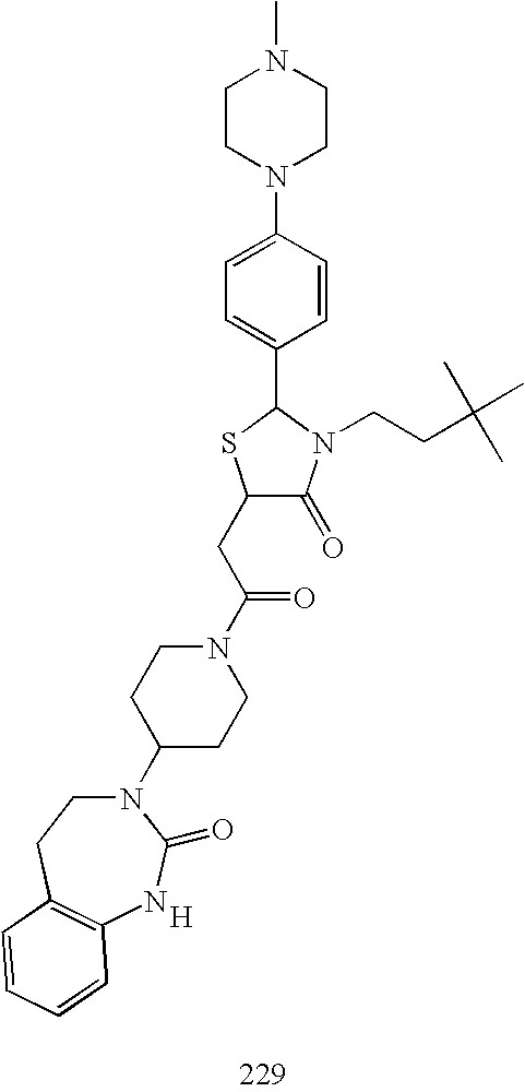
C1(CC(N2CCC(N3CCC4=C(NC3=O)C=CC=C4)CC2)=O)C(=O)N(CCC(C)(C)C)C(C2=CC=C(N3CCN(C)CC3)C=C2)S1.[H]
